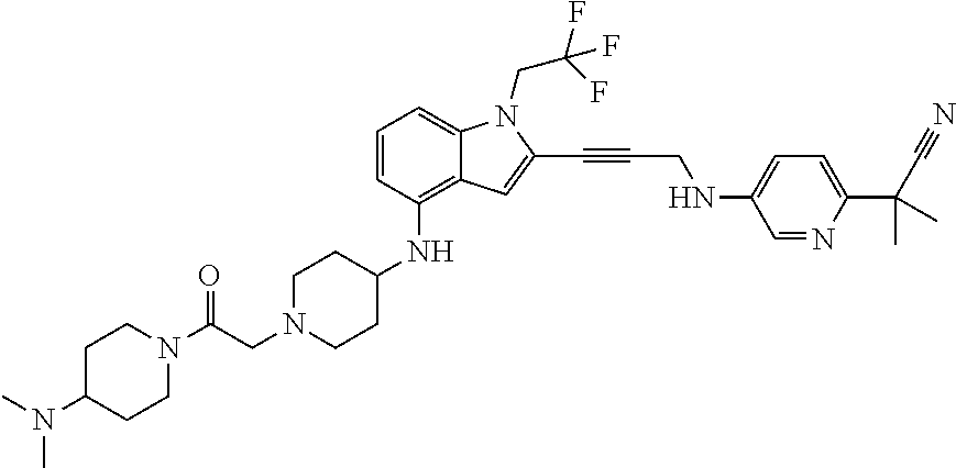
C1=CC(NC2CCN(CC(N3CCC(N(C)C)CC3)=O)CC2)=C2C(=C1)N(CC(F)(F)F)C(C#CCNC1=CC=C(C(C#N)(C)C)N=C1)=C2
